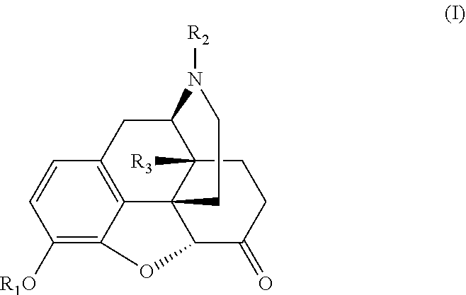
C1([R1O])=C2C3=C(C=C1)CC1C4([R3])C3(C(C(=O)CC4)O2)CCN1[R2]
